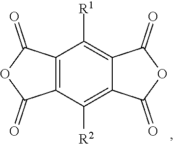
C12=C(C([R2])=C3C(=C1[R1])C(=O)OC3=O)C(=O)OC2=O
